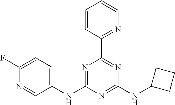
N1=C(NC2=CC=C(F)N=C2)N=C(NC2CCC2)N=C1C1=NC=CC=C1
